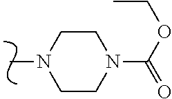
C1CN(C(=O)OCC)CCN1C
